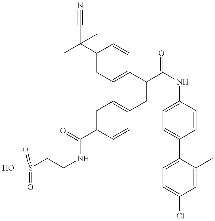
OS(=O)(=O)CCNC(=O)C1=CC=C(CC(C2=CC=C(C(C#N)(C)C)C=C2)C(=O)NC2=CC=C(C3=CC=C(Cl)C=C3C)C=C2)C=C1
